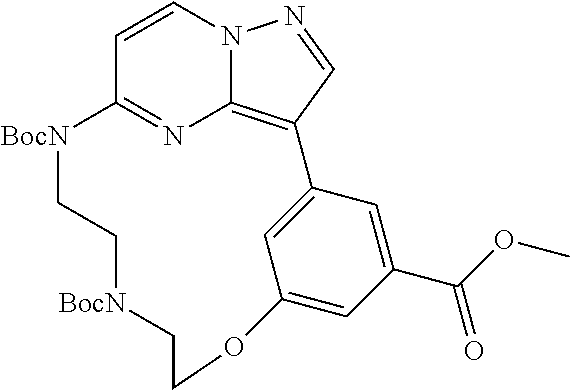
C1=CC2=NC3=C(C=NN13)C1=CC(=CC(C(OC)=O)=C1)OCC[BocN]CC[BocN]2
